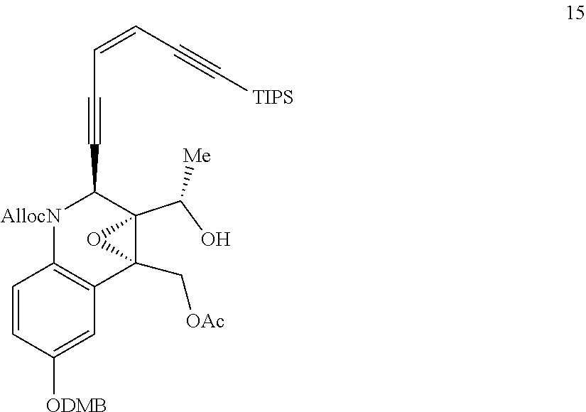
C(C=CC#C[TIPS])#CC1C2(C(O)[Me])C(C[OAc])(C3=C([AllocN]1)C=CC([ODMB])=C3)O2
